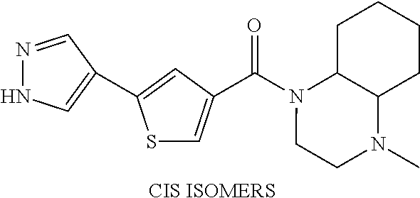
[CIS ISOMERS].S1C=C(C(N2CCN(C)C3C2CCCC3)=O)C=C1C1=CNN=C1
